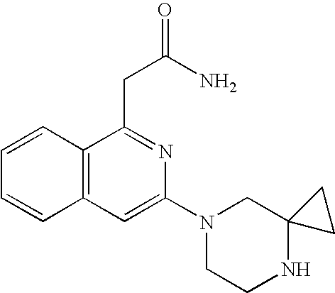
C1=CC2=C(C=C1)C=C(N1CCNC3(C1)CC3)N=C2CC(=O)N
